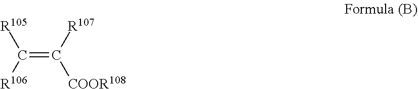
C(=C([R107])[COOR108])([R106])[R105]
